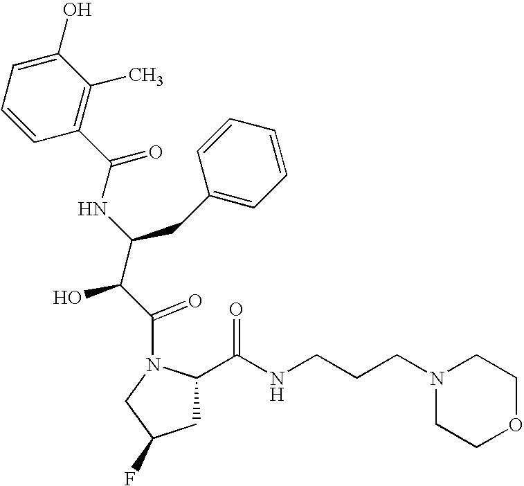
C1=CC(C(=O)NC(C(C(=O)N2CC(F)CC2C(NCCCN2CCOCC2)=O)O)CC2=CC=CC=C2)=C(C)C(O)=C1
